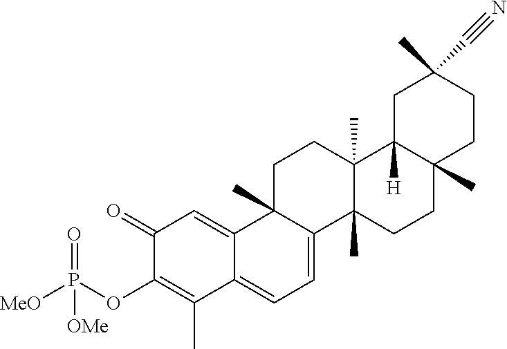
C1(=O)C(OP([MeO])(=O)[OMe])=C(C)C2=CC=C3C(C)(C2=C1)CCC1(C)C3(C)CCC2(C)C1([H])CC(C)(C#N)CC2
